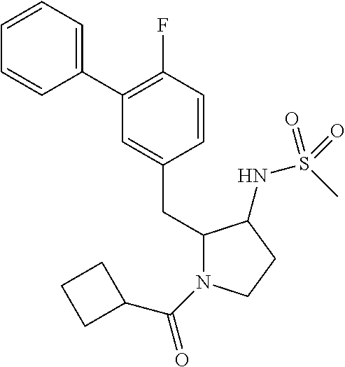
C1(C2=CC=CC=C2)=C(F)C=CC(CC2N(C(C3CCC3)=O)CCC2NS(C)(=O)=O)=C1
